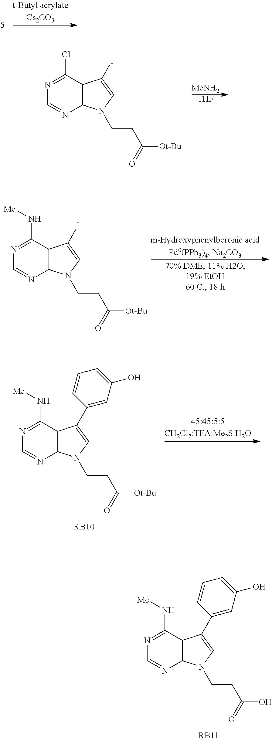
N1=C(N[Me])C2C(N=C1)N(CCC(O)=O)C=C2C1=CC(O)=CC=C1.[MeNH2].[THF].N1=C(Cl)C2C(N=C1)N(CCC([Ot-Bu])=O)C=C2I.N1=C(N[Me])C2C(N=C1)N(CCC([Ot-Bu])=O)C=C2I.N1=C(N[Me])C2C(N=C1)N(CCC([Ot-Bu])=O)C=C2C1=CC(O)=CC=C1
